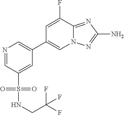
N1=CC(S(=O)(=O)NCC(F)(F)F)=CC(C2=CN3C(=NC(N)=N3)C(F)=C2)=C1
